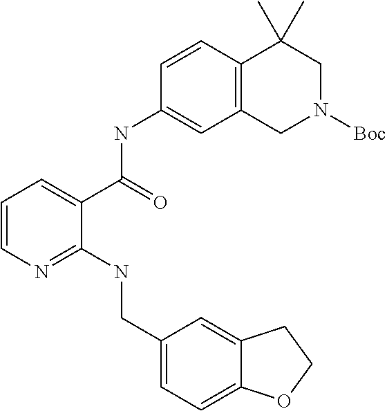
C1=CN=C(NCC2=CC=C3C(=C2)CCO3)C(C(NC2=CC3=C(C=C2)C(C)(C)CN([Boc])C3)=O)=C1
